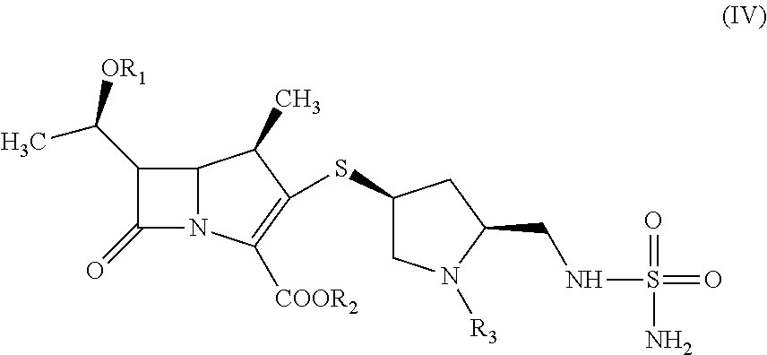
C1(C([OR1])C)C(=O)N2C1C(C)C(SC1CN([R3])C(CNS(N)(=O)=O)C1)=C2[COOR2]
